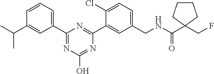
C1(CNC(C2(CF)CCCC2)=O)=CC=C(Cl)C(C2=NC(C3=CC=CC(C(C)C)=C3)=NC(O)=N2)=C1
